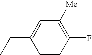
C1=CC(F)=C([Me])C=C1CC
